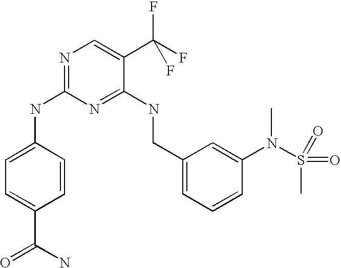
C1(CNC2=NC(NC3=CC=C(C(N)=O)C=C3)=NC=C2C(F)(F)F)=CC=CC(N(S(=O)(=O)C)C)=C1
